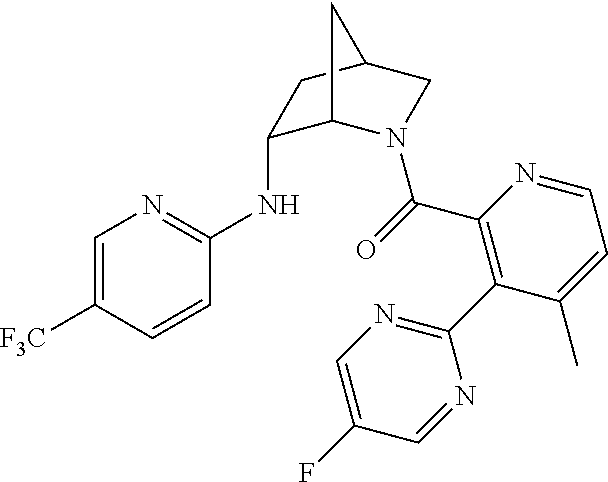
C1=C([F3C])C=CC(NC2C3N(C(=O)C4=C(C5=NC=C(F)C=N5)C(C)=CC=N4)CC(C2)C3)=N1
